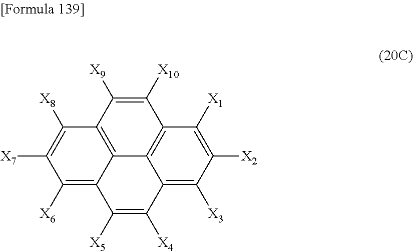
C1([X6])=C2C3=C(C([X8])=C1[X7])C([X9])=C([X10])C1=C3C(=C([X3])C([X2])=C1[X1])C([X4])=C2[X5]
